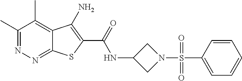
C1(C)=NN=C2C(=C1C)C(N)=C(C(=O)NC1CN(S(C3=CC=CC=C3)(=O)=O)C1)S2
